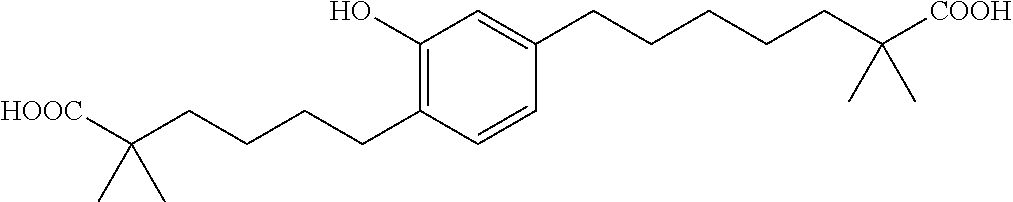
C1(O)=C(CCCCC([HOOC])(C)C)C=CC(CCCCCC([COOH])(C)C)=C1
